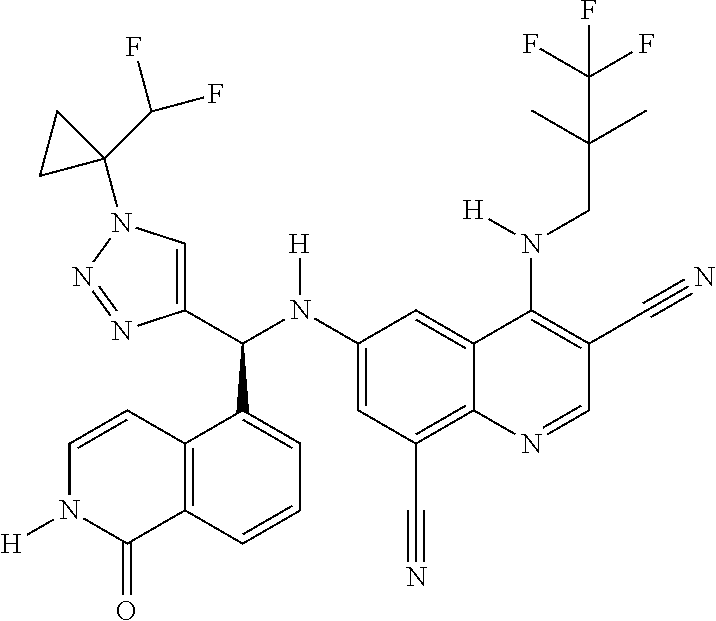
C1(N(C(C2=CN(C3(C(F)F)CC3)N=N2)C2=CC=CC3=C2C=CN([H])C3=O)[H])=CC(C#N)=C2C(=C1)C(N(CC(C)(C)C(F)(F)F)[H])=C(C#N)C=N2
